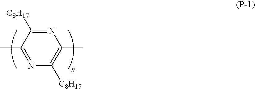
C1(C)=C([C8H17])N=C(C)C([C8H17])=N1
